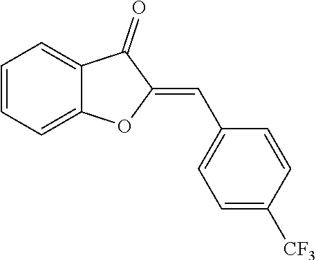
C1=CC=C2C(=C1)C(=O)C(=CC1=CC=C([CF3])C=C1)O2
